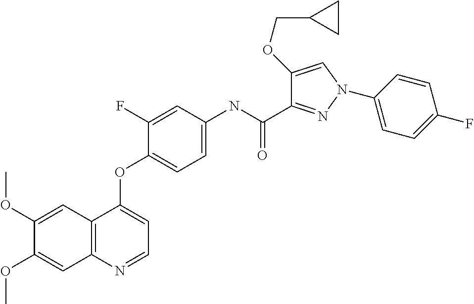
C1(OC)=CC2=C(C=C1OC)N=CC=C2OC1=CC=C(NC(C2=NN(C3=CC=C(F)C=C3)C=C2OCC2CC2)=O)C=C1F
